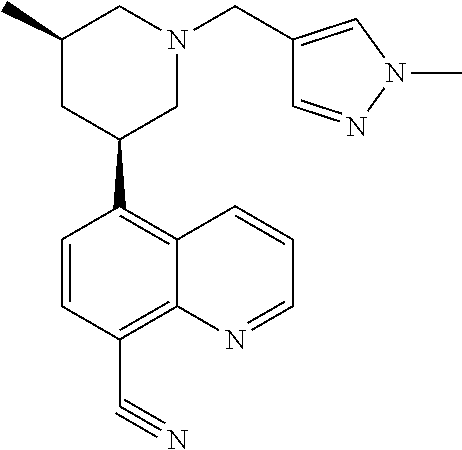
C12=C(C#N)C=CC(C3CN(CC4=CN(C)N=C4)CC(C)C3)=C1C=CC=N2
